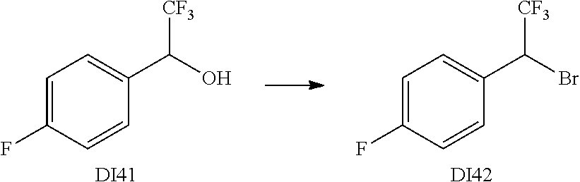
C1=C(F)C=CC(C([CF3])O)=C1.[DI41].C1=C(F)C=CC(C([CF3])Br)=C1.[DI42]
